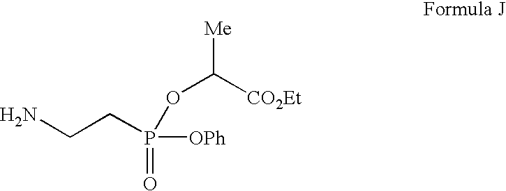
NCCP(=O)([OPh])OC([CO2Et])[Me]
